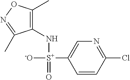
[-O][S+](C1=CN=C(Cl)C=C1)(NC1=C(C)ON=C1C)=O
